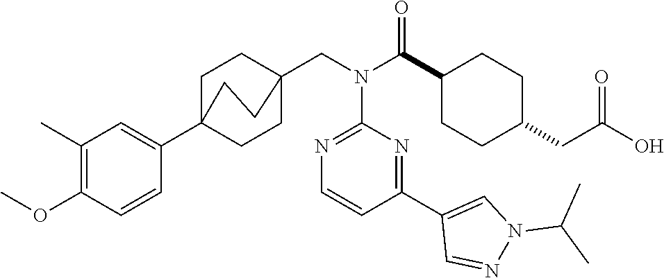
C1(C)=C(OC)C=CC(C23CCC(CN(C(C4CCC(CC(O)=O)CC4)=O)C4=NC=CC(C5=CN(C(C)C)N=C5)=N4)(CC2)CC3)=C1
